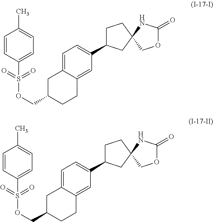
C1=C2C(=CC(C3CCC4(C3)NC(=O)OC4)=C1)CCC(COS(=O)(=O)C1=CC=C(C)C=C1)C2.C1=C2C(=CC(C3CCC4(C3)NC(=O)OC4)=C1)CCC(COS(=O)(=O)C1=CC=C(C)C=C1)C2
